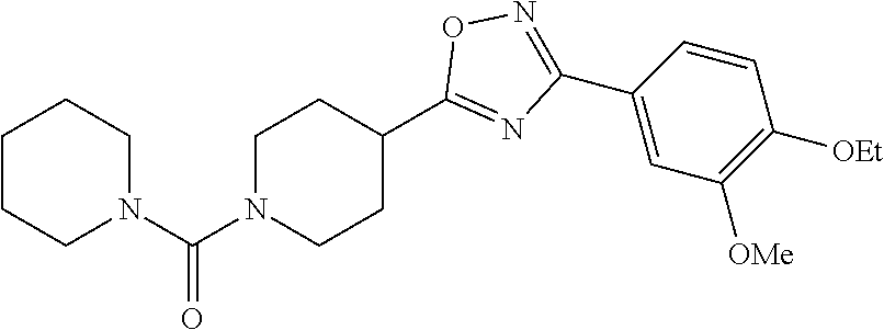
C1N(C(N2CCCCC2)=O)CCC(C2=NC(C3=CC([OMe])=C([OEt])C=C3)=NO2)C1
